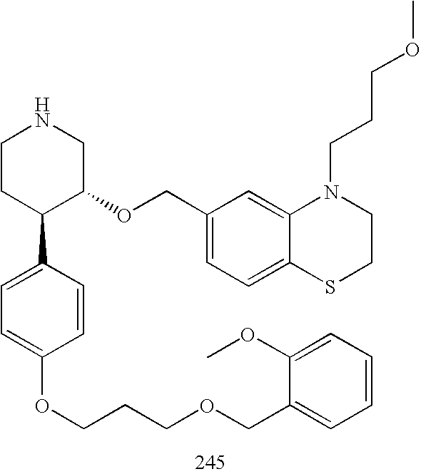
C1CC(C2=CC=C(OCCCOCC3=CC=CC=C3OC)C=C2)C(OCC2=CC=C3C(=C2)N(CCCOC)CCS3)CN1
